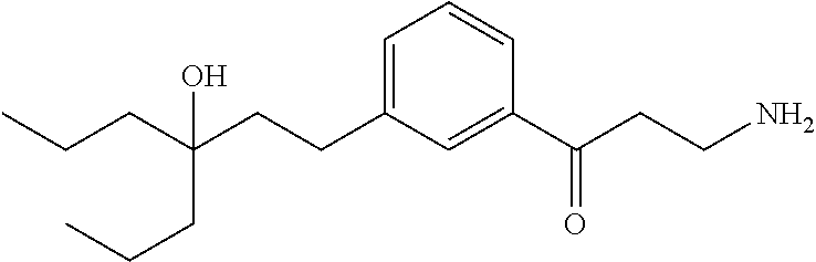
C(CC(CCC)(CCC1=CC=CC(C(CCN)=O)=C1)O)C
